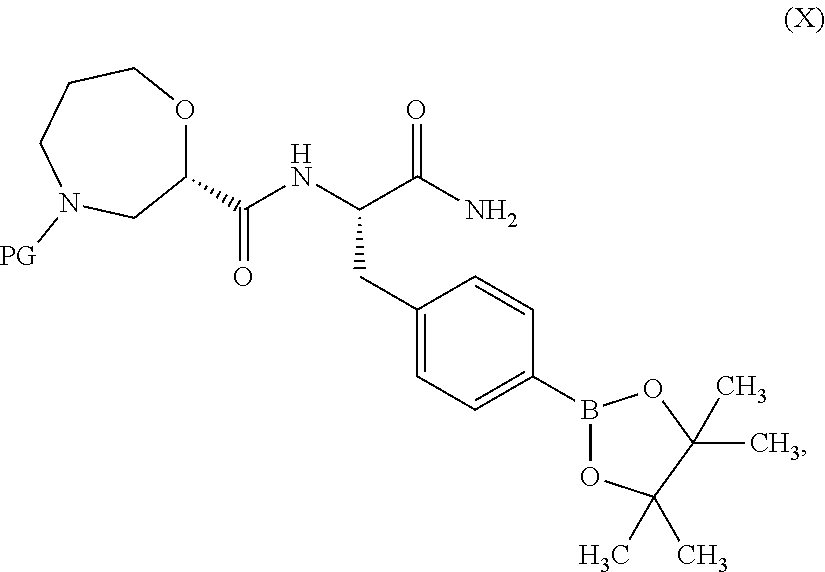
C1(C(NC(C(N)=O)CC2=CC=C(B3OC(C)(C)C(C)(C)O3)C=C2)=O)OCCCN([PG])C1
